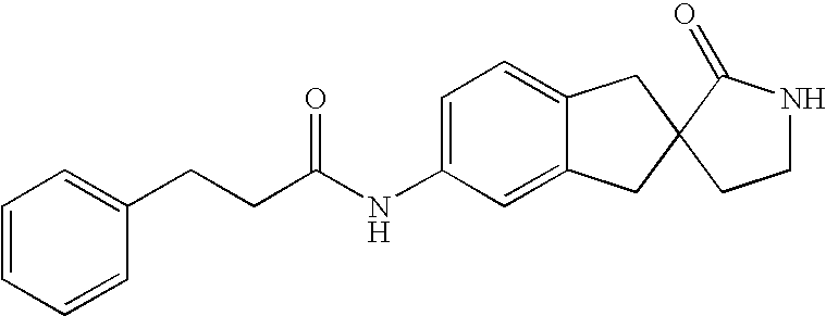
C1=C(NC(CCC2=CC=CC=C2)=O)C=C2C(=C1)CC1(C2)CCNC1=O
